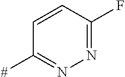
C1=CC(F)=NN=C1[#]
